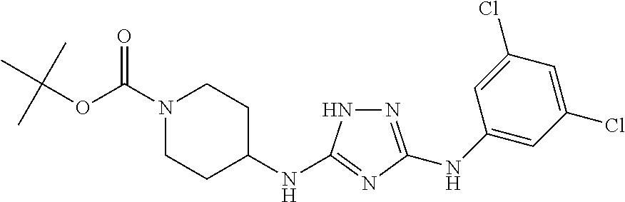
C1(NC2=NC(NC3=CC(Cl)=CC(Cl)=C3)=NN2)CCN(C(OC(C)(C)C)=O)CC1
